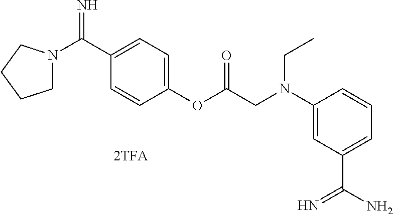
C1N(C(C2=CC=C(OC(CN(C3=CC(C(N)=N)=CC=C3)CC)=O)C=C2)=N)CCC1
